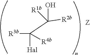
[R3b]C([Hal])(C([R2b])(O)[R1b])[R4b]
